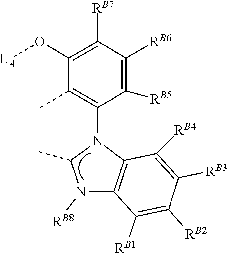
C1(O[LA])=C([RB7])C([RB6])=C([RB5])C(N2C(C)N([RB8])C3=C2C([RB4])=C([RB3])C([RB2])=C3[RB1])=C1C
